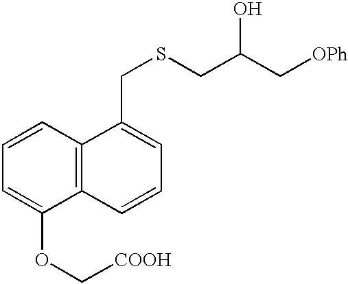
C1=CC2=C(C(OC[COOH])=C1)C=CC=C2CSCC(C[OPh])O
